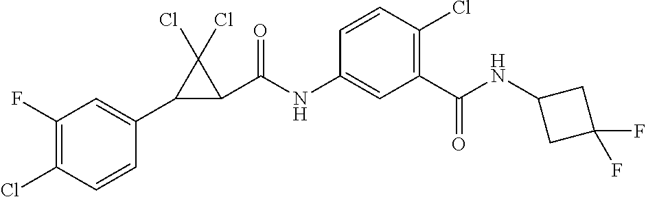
C1(C2C(C(NC3=CC(C(NC4CC(F)(F)C4)=O)=C(Cl)C=C3)=O)C2(Cl)Cl)=CC(F)=C(Cl)C=C1
